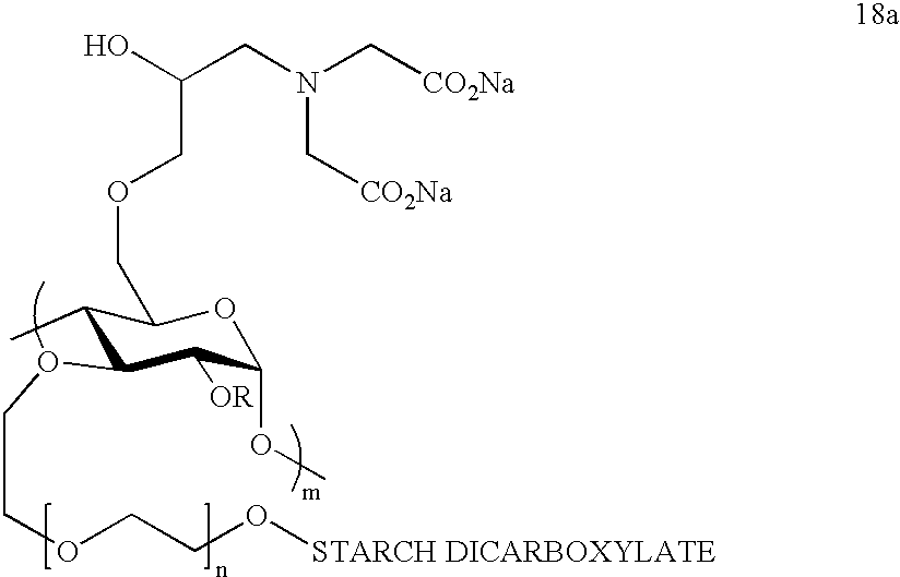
C1(C)C(OCCOCCO[STARCH DICARBOXYLATE])C([OR])C(OC)OC1COCC(O)CN(C[CO2Na])C[CO2Na]
